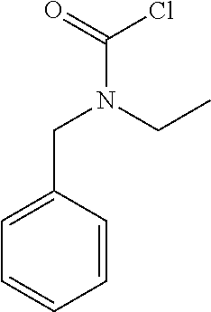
C1=CC=CC(CN(CC)C(Cl)=O)=C1
